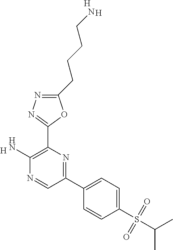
[H].C1(N)=C(C2=NN=C(CCCCN)O2)N=C(C2=CC=C(S(C(C)C)(=O)=O)C=C2)C=N1.[H].[H]
